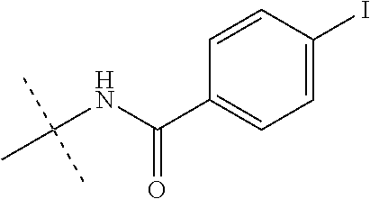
C(NC(C1=CC=C(I)C=C1)=O)(C)(C)C
